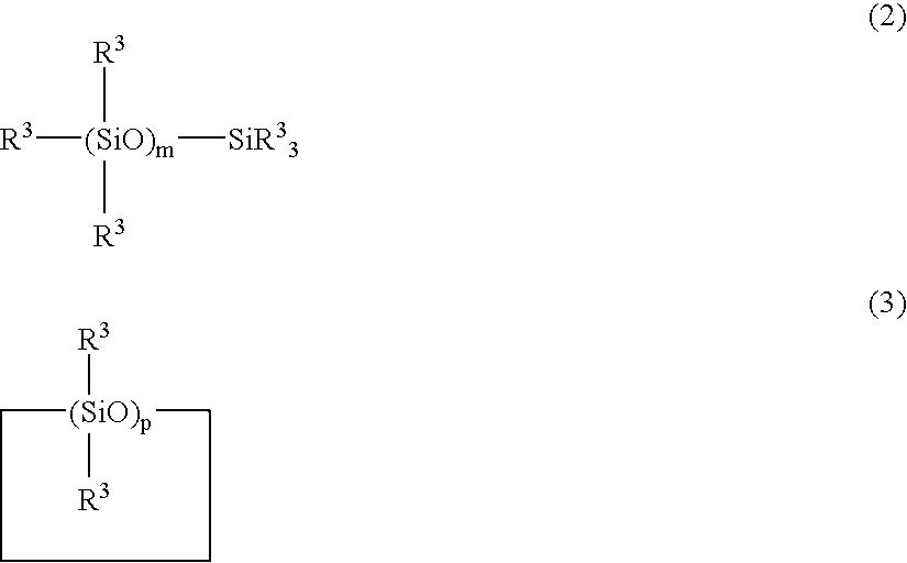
[R3][(SiO)m]([R3])([R3])[SiR33].[R3][(SiO)p]1([R3])CCCC1
